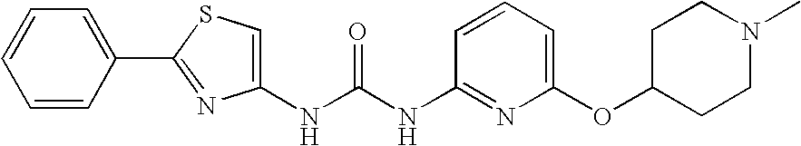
N(C(NC1=NC(OC2CCN(C)CC2)=CC=C1)=O)C1=CSC(C2=CC=CC=C2)=N1
